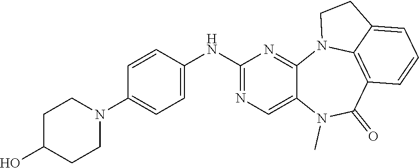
C1=C(NC2=NC=C3C(=N2)N2C4=C(C(=O)N3C)C=CC=C4CC2)C=CC(N2CCC(O)CC2)=C1
